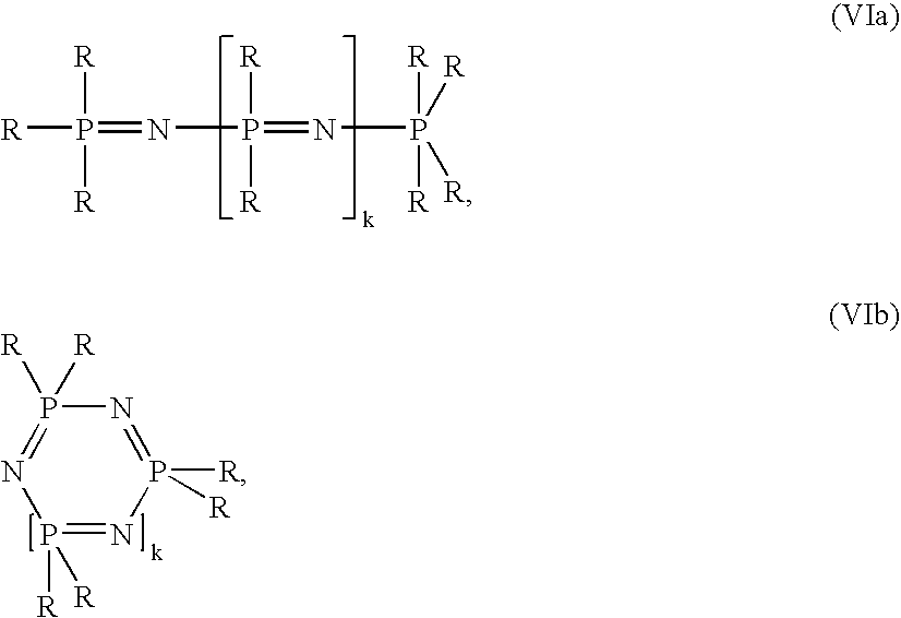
[R]P([R])([R])=NP([R])([R])=NP([R])([R])([R])[R].P1([R])([R])=NP([R])([R])=NP([R])([R])=N1
